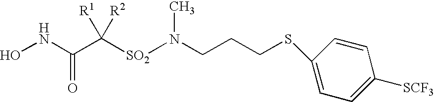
N(CCCSC1=CC=C([SCF3])C=C1)([SO2]C(C(NO)=O)([R1])[R2])C
